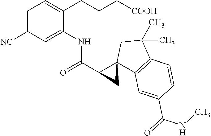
C1=C([NC])C=C(NC(C2C3(C2)C2=C(C(C)(C)C3)C=CC(C(=O)NC)=C2)=O)C(CCC[COOH])=C1
